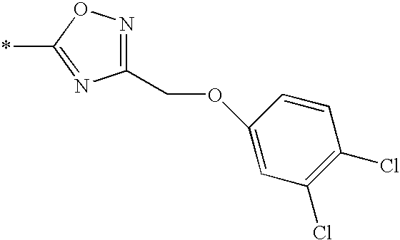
C1(COC2=CC(Cl)=C(Cl)C=C2)=NOC(*)=N1
